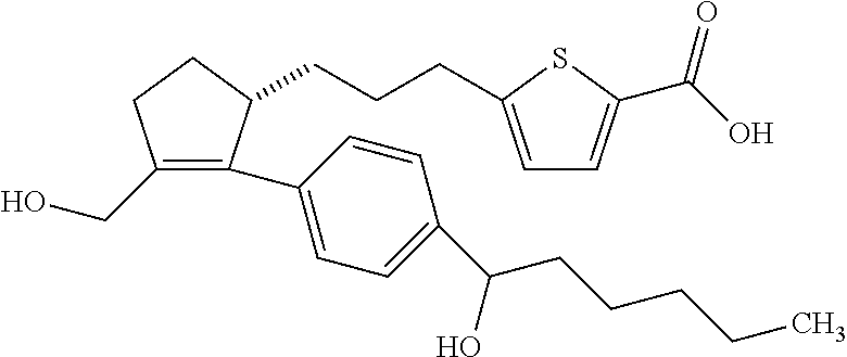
C1(CO)=C(C2=CC=C(C(O)CCCCC)C=C2)C(CCCC2=CC=C(C(=O)O)S2)CC1
